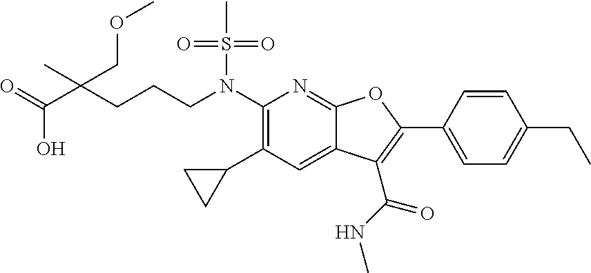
O=C(C(CCCN(C1=C(C2CC2)C=C2C(=N1)OC(C1=CC=C(CC)C=C1)=C2C(=O)NC)S(C)(=O)=O)(C)COC)O
